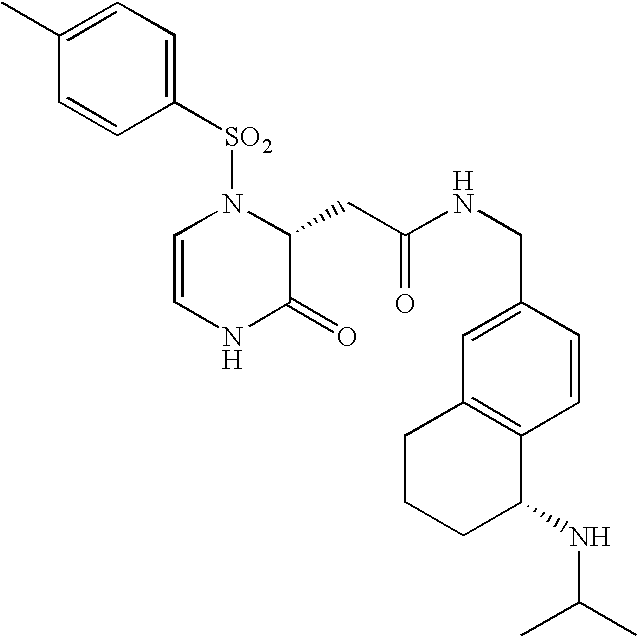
C1=CNC(=O)C(CC(=O)NCC2=CC3=C(C=C2)C(NC(C)C)CCC3)N1[SO2]C1=CC=C(C)C=C1
